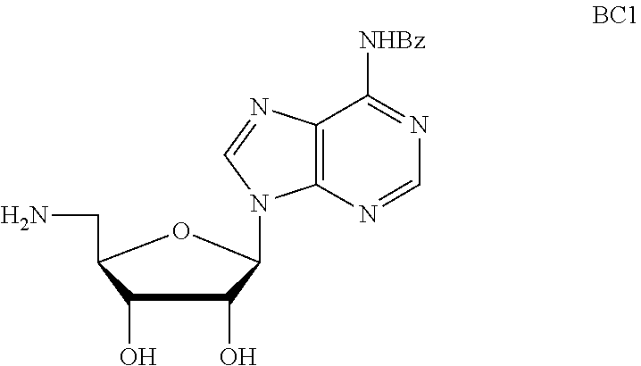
C1=NC2=C(C([NHBz])=N1)N=CN2C1C(O)C(O)C(CN)O1
